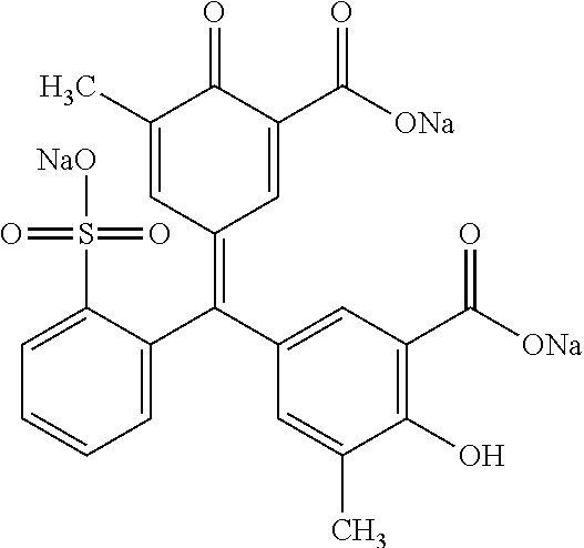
C1(O)=C(C([ONa])=O)C=C(C(C2=CC=CC=C2S([NaO])(=O)=O)=C2C=C(C([ONa])=O)C(=O)C(C)=C2)C=C1C
